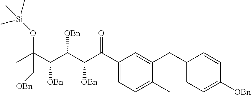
C1(C(C(C(C(C(C)(O[Si](C)(C)C)C[OBn])[OBn])[OBn])[OBn])=O)=CC=C(C)C(CC2=CC=C([OBn])C=C2)=C1
